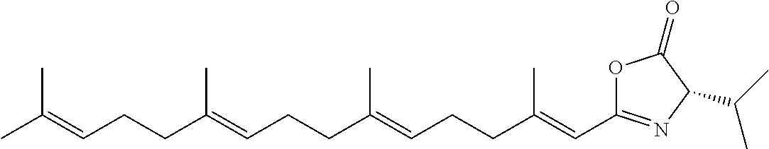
O1C(C=C(CCC=C(CCC=C(CCC=C(C)C)C)C)C)=NC(C(C)C)C1=O
